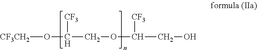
[CF3CH2]OC(COC(CO)[CF3])[CF3]
